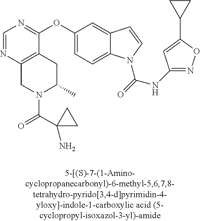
C1=NC2=C(C(OC3=CC=C4C(=C3)C=CN4C(=O)NC3=NOC(C4CC4)=C3)=N1)CC(C)N(C(C1(N)CC1)=O)C2
